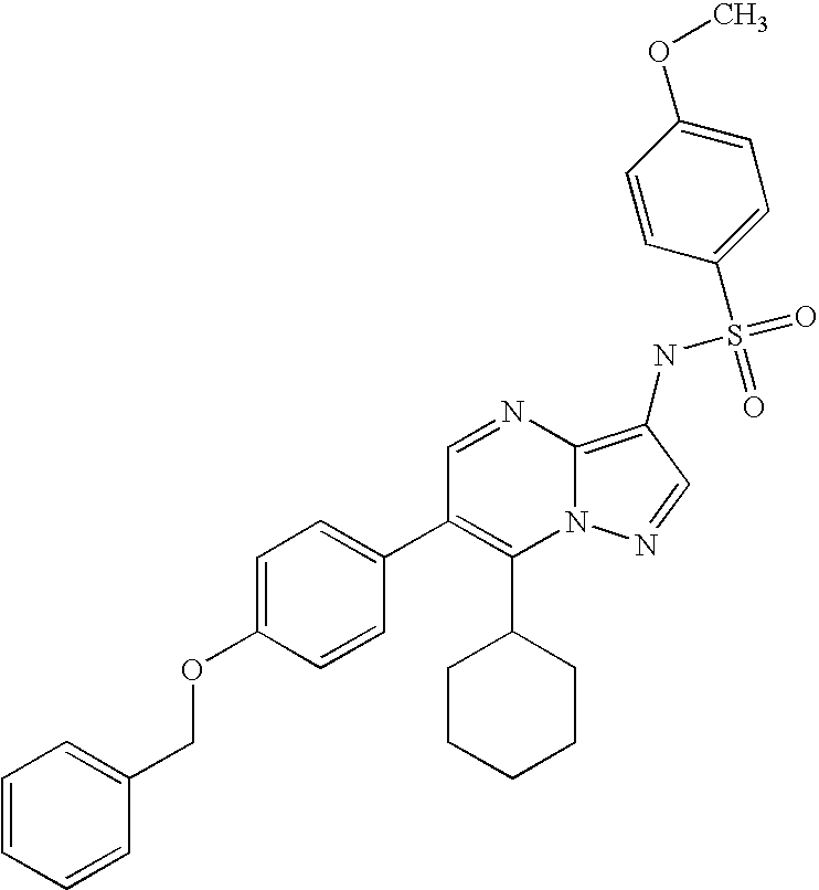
C1(C2CCCCC2)=C(C2=CC=C(OCC3=CC=CC=C3)C=C2)C=NC2=C(NS(=O)(=O)C3=CC=C(OC)C=C3)C=NN12
